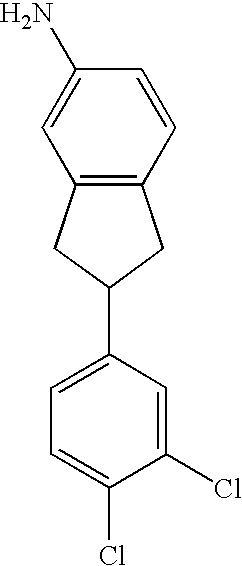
C12=C(C=CC(N)=C1)CC(C1=CC=C(Cl)C(Cl)=C1)C2
